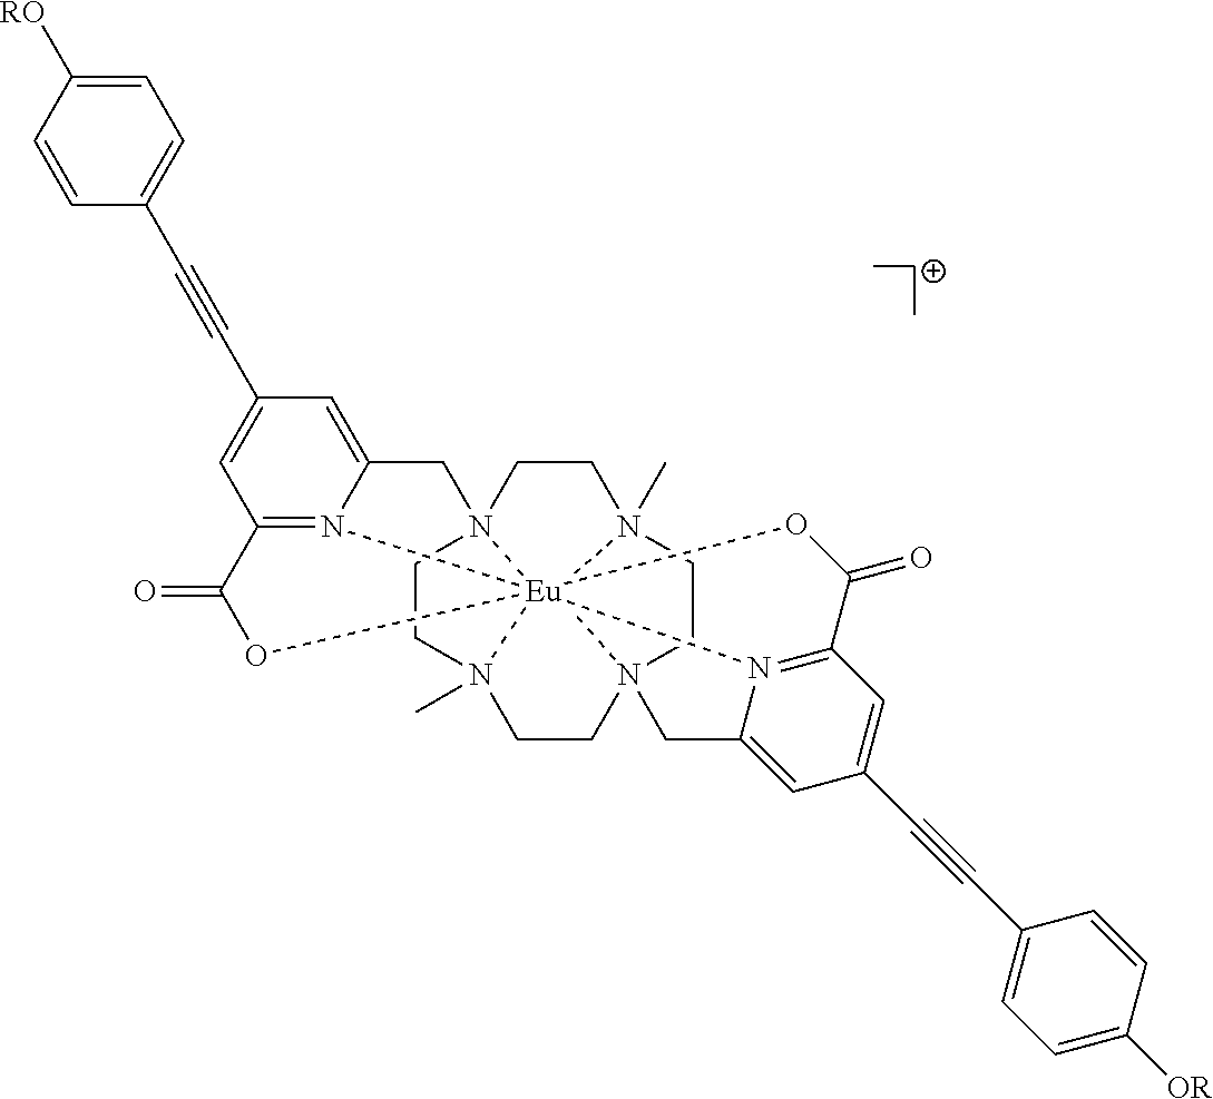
C1CN2(C)CCN34CCN5(C)CCN16CC1=CC(C#CC7=CC=C([RO])C=C7)=CC7=N1[Eu]62531(N2=C(C=C(C#CC3=CC=C([OR])C=C3)C=C2C4)C(=O)O1)OC7=O
